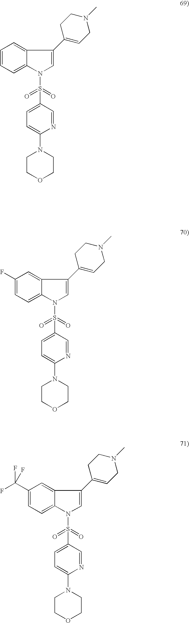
C1=CC=C2C(=C1)C(C1=CCN(C)CC1)=CN2S(=O)(=O)C1=CC=C(N2CCOCC2)N=C1.C1(F)=CC=C2C(=C1)C(C1=CCN(C)CC1)=CN2S(=O)(=O)C1=CC=C(N2CCOCC2)N=C1.C1(C(F)(F)F)=CC=C2C(=C1)C(C1=CCN(C)CC1)=CN2S(=O)(=O)C1=CC=C(N2CCOCC2)N=C1
